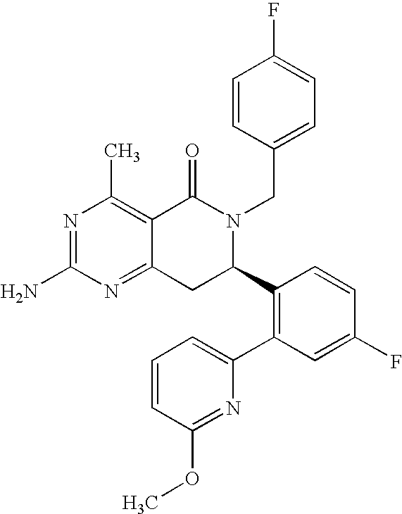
C12=NC(N)=NC(C)=C1C(=O)N(CC1=CC=C(F)C=C1)C(C1=C(C3=CC=CC(OC)=N3)C=C(F)C=C1)C2
